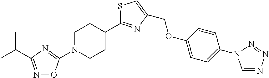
C1=NN=NN1C1=CC=C(OCC2=CSC(C3CCN(C4=NC(C(C)C)=NO4)CC3)=N2)C=C1
